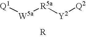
[W5a]([R5a][Y2][Q2])[Q1].[R]
